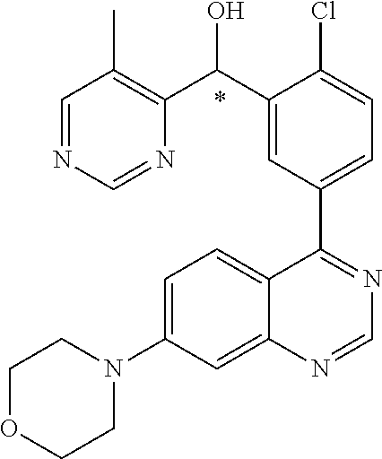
C1=C(N2CCOCC2)C=C2C(=C1)C(C1=CC=C(Cl)C(C(C3=C(C)C=NC=N3)O)=C1)=NC=N2.*
